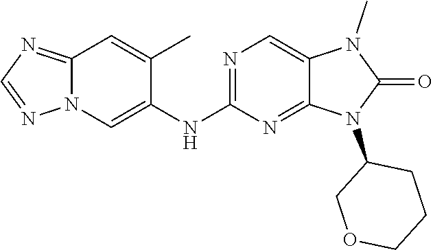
N1=C(NC2=CN3C(=NC=N3)C=C2C)N=C2C(=C1)N(C)C(=O)N2C1COCCC1
